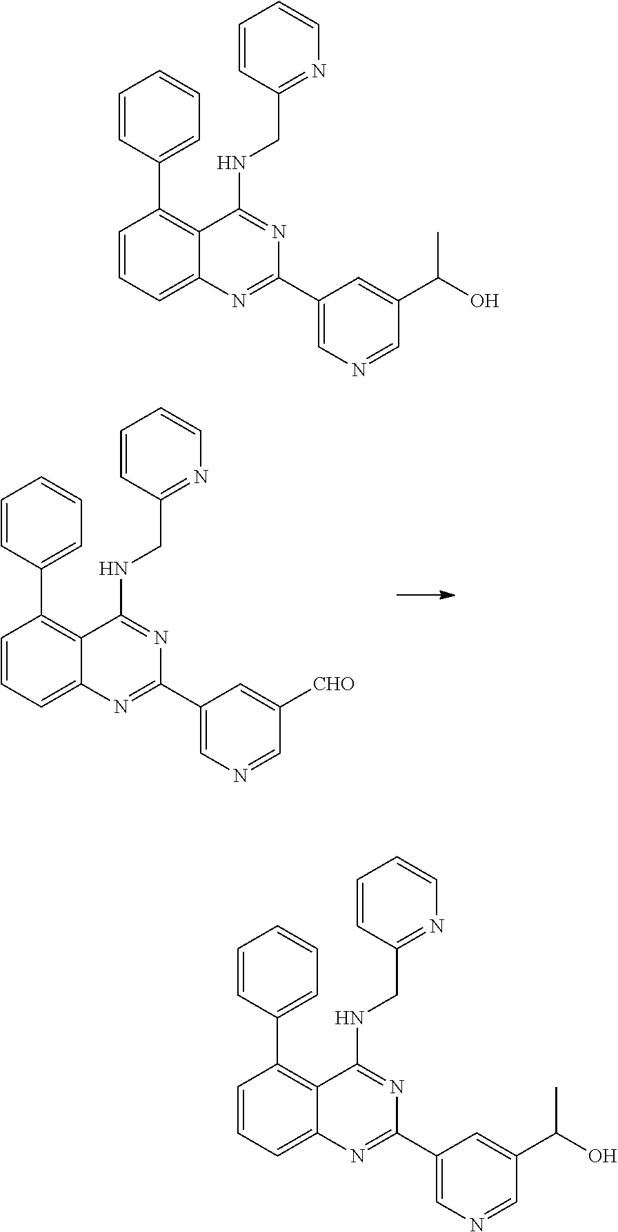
C1=CC(C2=C3C(=CC=C2)N=C(C2=CN=CC([CHO])=C2)N=C3NCC2=NC=CC=C2)=CC=C1.C1=CC(C2=C3C(=CC=C2)N=C(C2=CN=CC(C(O)C)=C2)N=C3NCC2=NC=CC=C2)=CC=C1.C1=CC(C2=C3C(=CC=C2)N=C(C2=CN=CC(C(O)C)=C2)N=C3NCC2=NC=CC=C2)=CC=C1
